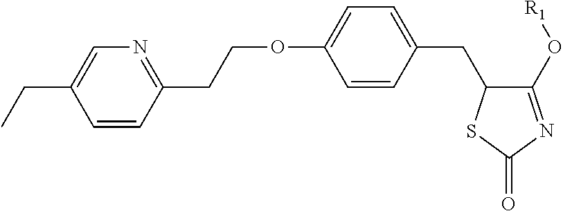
O(C1=CC=C(CC2C(O[R1])=NC(=O)S2)C=C1)CCC1=NC=C(CC)C=C1
